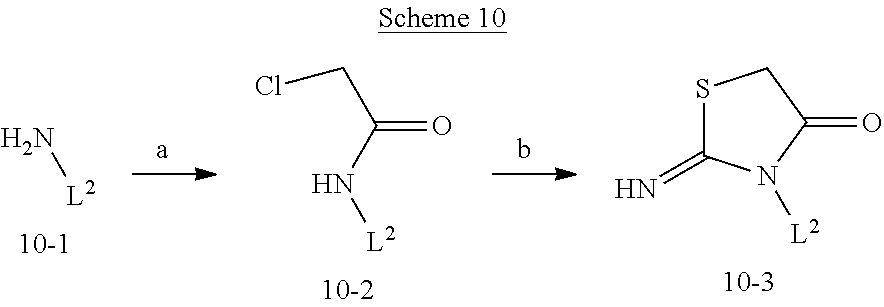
N[L2].C(=O)(N[L2])CCl.S1C(=N)N([L2])C(=O)C1
